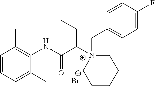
C1=CC=C(C)C(NC(C([N+]2(CC3=CC=C(F)C=C3)CCCCC2)CC)=O)=C1C.[Br-]
